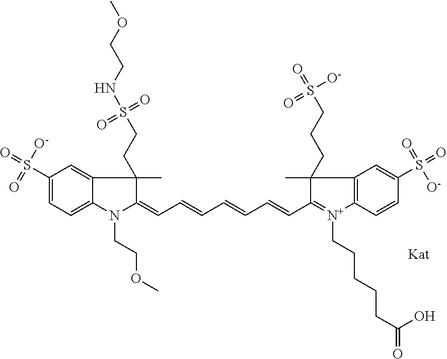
N1(CCOC)C(=CC=CC=CC=CC2=[N+](CCCCCC(=O)O)C3=C(C2(C)CCCS(=O)(=O)[O-])C=C(S(=O)(=O)[O-])C=C3)C(C)(CCS(=O)(NCCOC)=O)C2=CC(S(=O)(=O)[O-])=CC=C12
